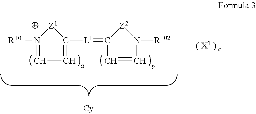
[R101]N1=CC=C([L1]=C2C=CN([R102])[Z2]2)[Z1]1
